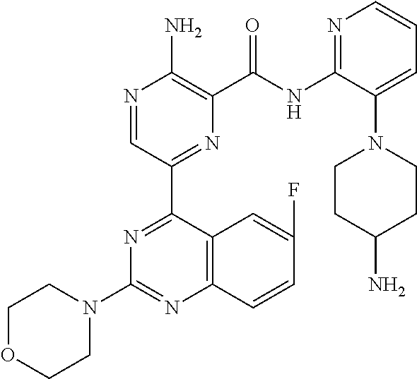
N1=CC(C2=NC(N3CCOCC3)=NC3=C2C=C(F)C=C3)=NC(C(NC2=NC=CC=C2N2CCC(N)CC2)=O)=C1N
